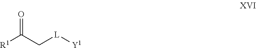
O=C(C[L][Y1])[R1]
